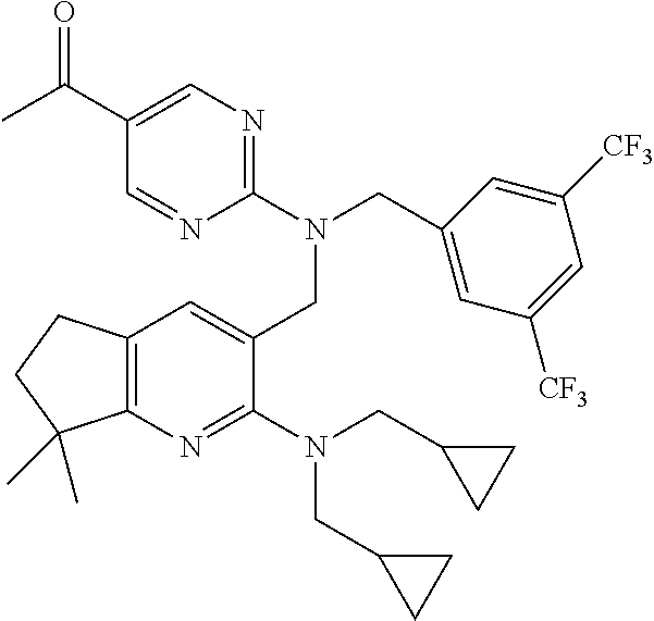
C1(N(CC2CC2)CC2CC2)=NC2=C(C=C1CN(CC1=CC([CF3])=CC([CF3])=C1)C1=NC=C(C(C)=O)C=N1)CCC2(C)C
